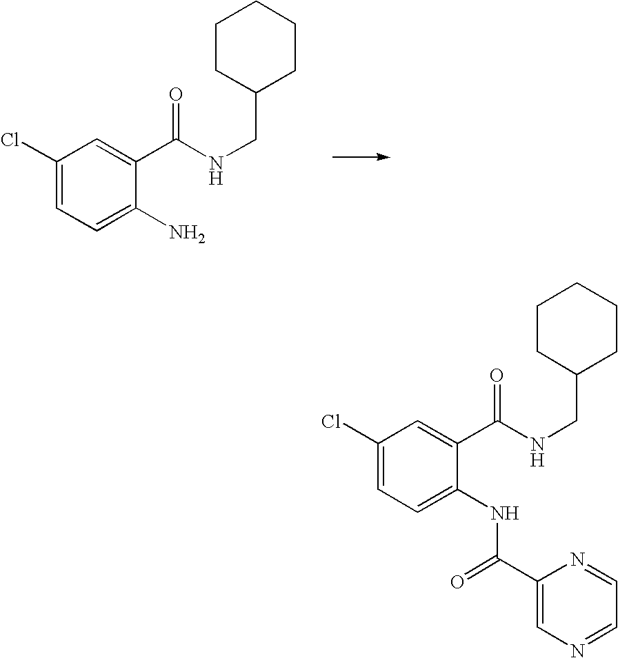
C1(Cl)=CC=C(NC(C2=CN=CC=N2)=O)C(C(NCC2CCCCC2)=O)=C1.C1(Cl)=CC=C(N)C(C(NCC2CCCCC2)=O)=C1
